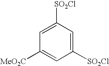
C1([MeO2C])=CC([SO2Cl])=CC([SO2Cl])=C1
